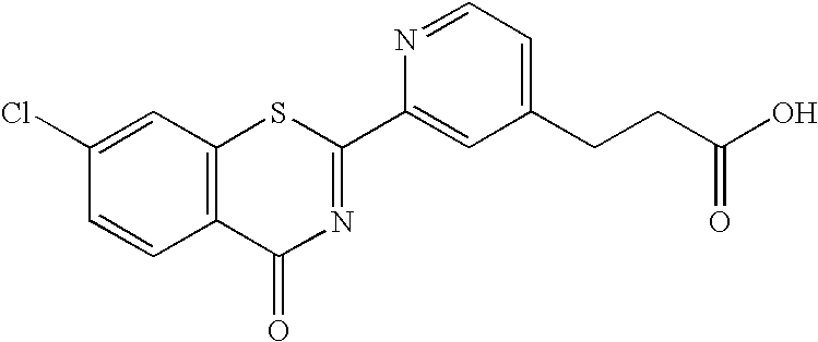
C1(Cl)=CC2=C(C=C1)C(=O)N=C(C1=CC(CCC(O)=O)=CC=N1)S2
